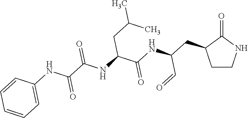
C1CNC(=O)C1CC(NC(C(NC(C(NC1=CC=CC=C1)=O)=O)CC(C)C)=O)C=O
